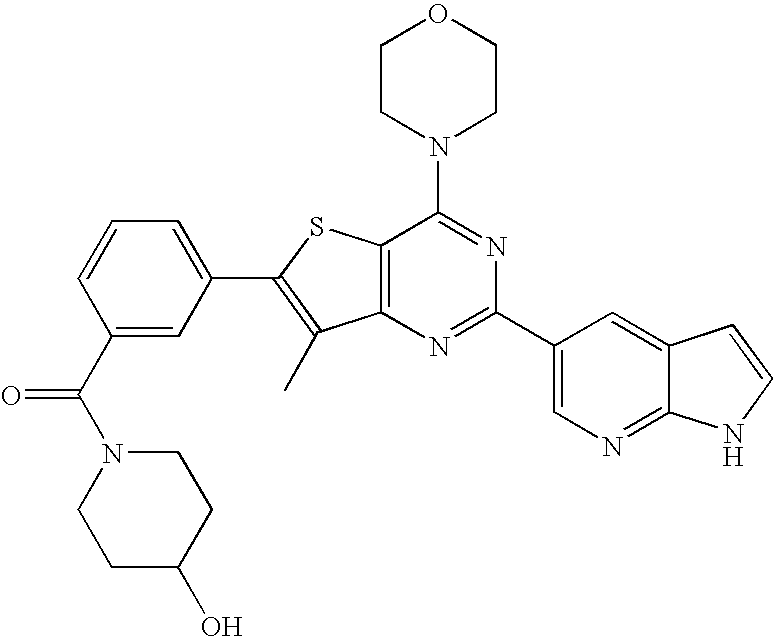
C1CN(C2=NC(C3=CN=C4C(=C3)C=CN4)=NC3=C2SC(C2=CC=CC(C(N4CCC(O)CC4)=O)=C2)=C3C)CCO1
